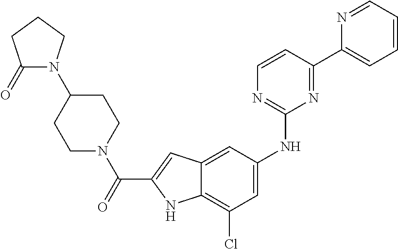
C1(=O)N(C2CCN(C(C3=CC4=CC(NC5=NC=CC(C6=CC=CC=N6)=N5)=CC(Cl)=C4N3)=O)CC2)CCC1
